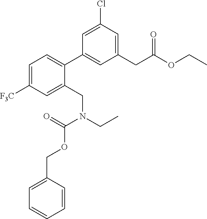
C1(CC(OCC)=O)=CC(Cl)=CC(C2=CC=C([F3C])C=C2CN(CC)C(=O)OCC2=CC=CC=C2)=C1
